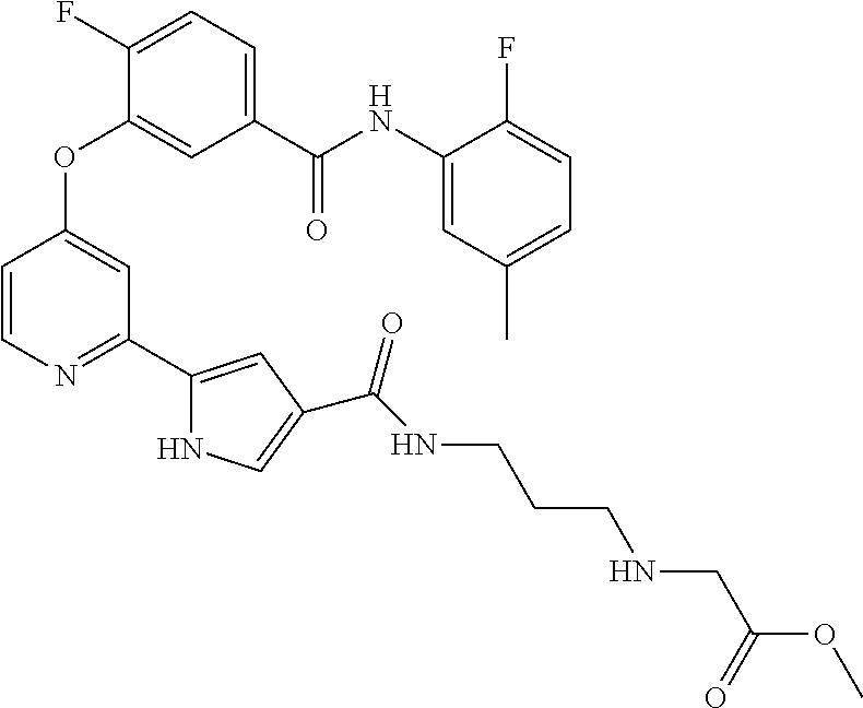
C1=C(C(=O)NC2=CC(C)=CC=C2F)C=C(OC2=CC(C3=CC(C(NCCCNCC(OC)=O)=O)=CN3)=NC=C2)C(F)=C1
